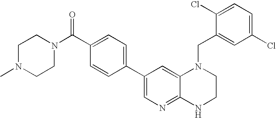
C1(C2=CC=C(C(N3CCN(C)CC3)=O)C=C2)=CN=C2C(=C1)N(CC1=CC(Cl)=CC=C1Cl)CCN2
